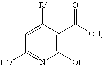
C1=C([R3])C(C(=O)[OH])=C(O)N=C1O
